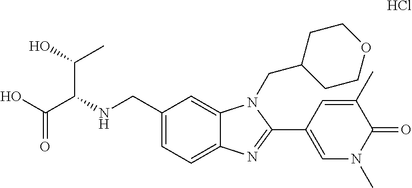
C1(CNC(C(O)=O)C(C)O)=CC=C2C(=C1)N(CC1CCOCC1)C(C1=CN(C)C(=O)C(C)=C1)=N2.Cl
